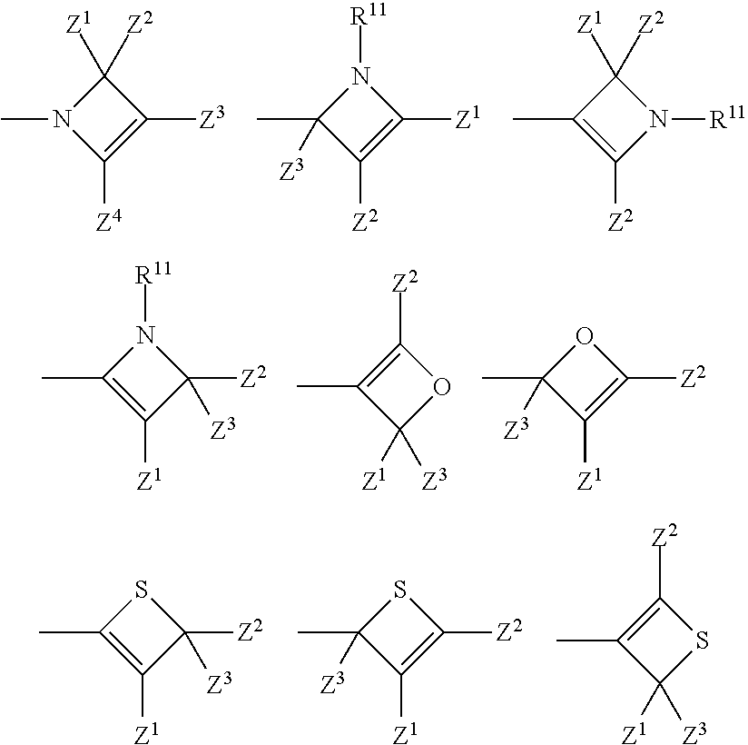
C1([Z3])=C([Z4])N(C)C1([Z1])[Z2].C1([Z1])=C([Z2])C(C)([Z3])N1[R11].N1([R11])C([Z1])([Z2])C(C)=C1[Z2].C1([Z2])([Z3])N([R11])C(C)=C1[Z1].O1C([Z2])=C(C)C1([Z1])[Z3].C1([Z2])=C([Z1])C(C)([Z3])O1.C1([Z2])([Z3])SC(C)=C1[Z1].C1([Z2])=C([Z1])C(C)([Z3])S1.S1C([Z2])=C(C)C1([Z1])[Z3]
